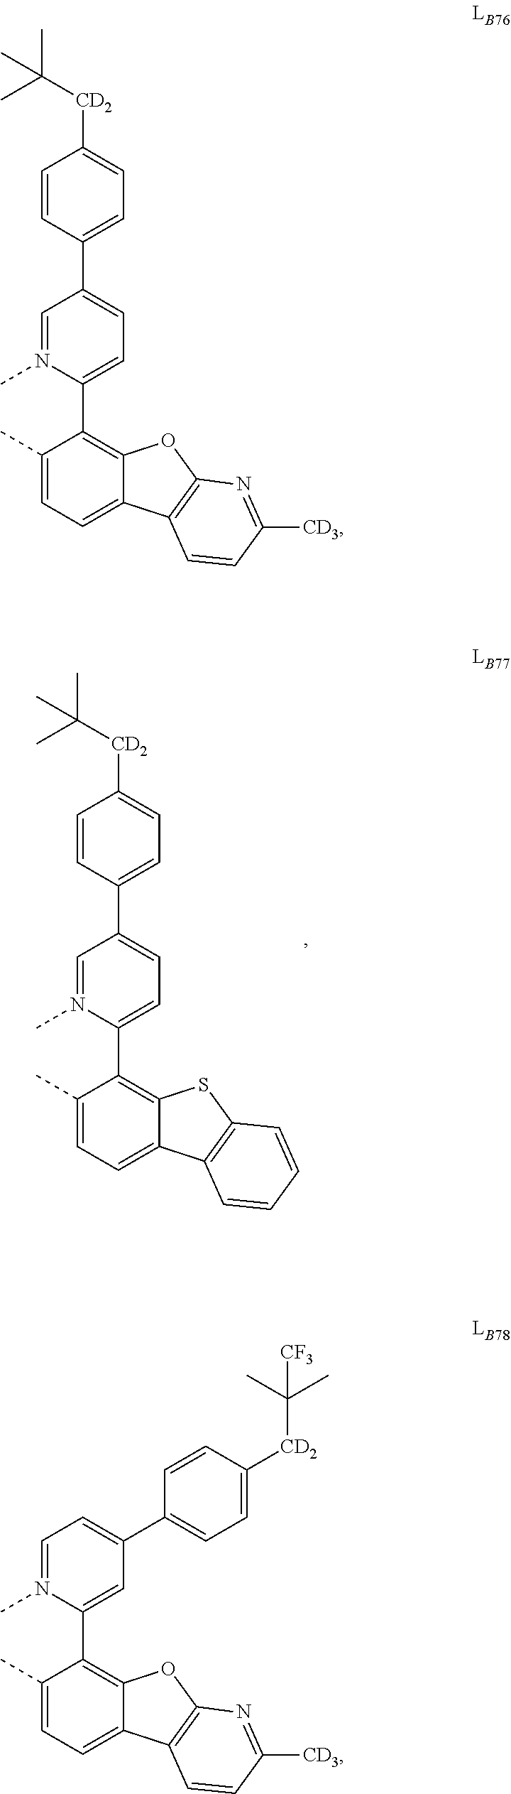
C1=N(C)C(C2=C3C(=CC=C2C)C2=C(S3)C=CC=C2)=CC=C1C1=CC=C([CD2]C(C)(C)C)C=C1.C1=N(C)C(C2=C3C(=CC=C2C)C2=C(O3)N=C([CD3])C=C2)=CC=C1C1=CC=C([CD2]C(C)(C)C)C=C1.C1=N(C)C(C2=C3C(=CC=C2C)C2=C(O3)N=C([CD3])C=C2)=CC(C2=CC=C([CD2]C(C)(C)[CF3])C=C2)=C1
